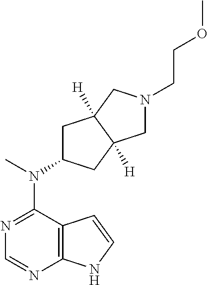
C12=C(N=CN=C1N(C)C1CC3([H])C([H])(C1)CN(CCOC)C3)NC=C2
